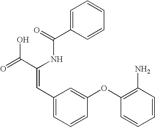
C1=C(C(=O)NC(C(=O)O)=CC2=CC=CC(OC3=C(N)C=CC=C3)=C2)C=CC=C1
